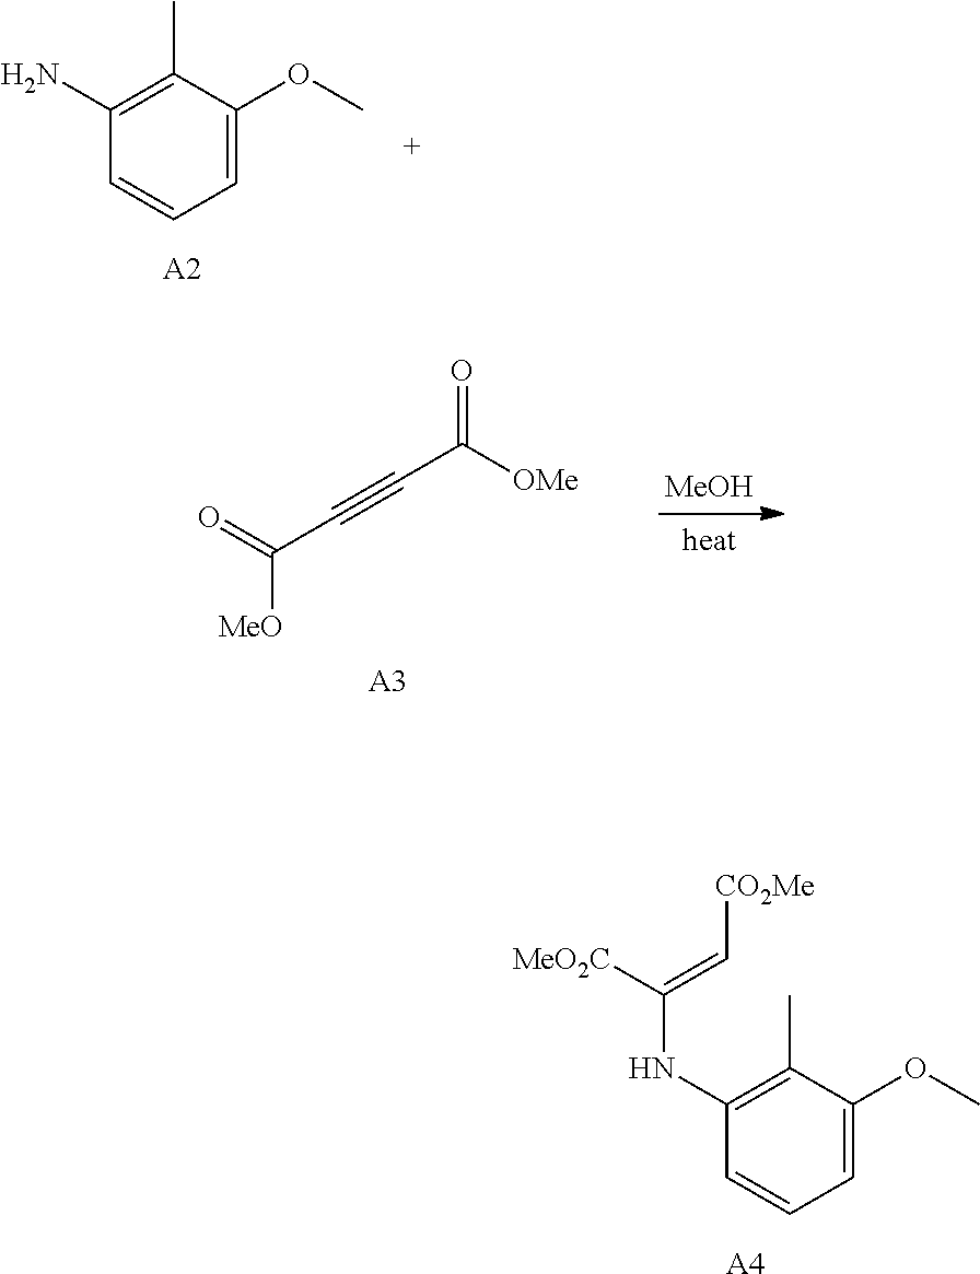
C1(NC([MeO2C])=C[CO2Me])=C(C)C(OC)=CC=C1.[A4].C1(N)=C(C)C(OC)=CC=C1.[A2].[MeOH].C([MeO])(=O)C#CC([OMe])=O.[A3]
